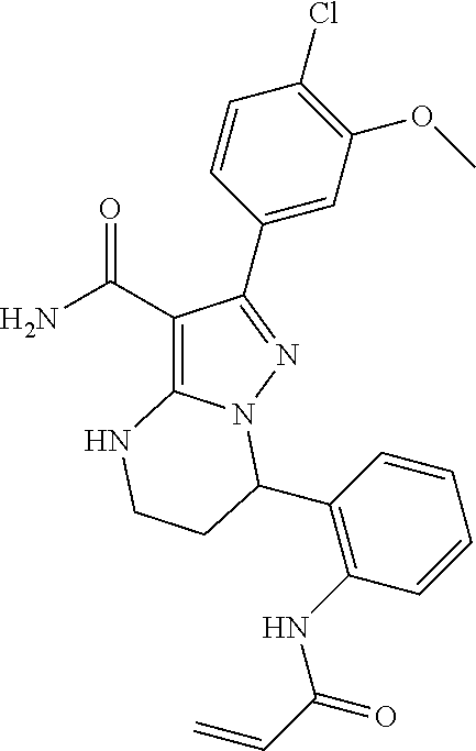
C1(C(N)=O)=C2N(N=C1C1=CC(OC)=C(Cl)C=C1)C(C1=C(NC(C=C)=O)C=CC=C1)CCN2
